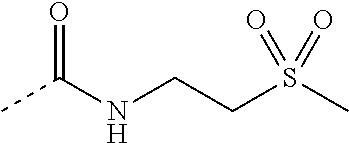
CC(NCCS(C)(=O)=O)=O
